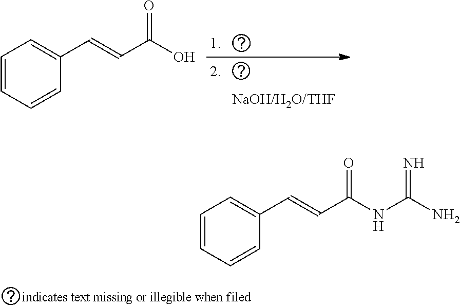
C1=CC=CC(C=CC(O)=O)=C1.C1=CC=CC(C=CC(NC(N)=N)=O)=C1
